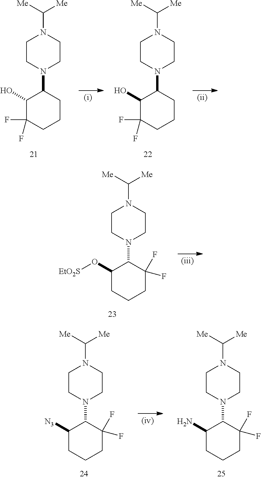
FC1(F)C(O)C(N2CCN(C([Me])[Me])CC2)CCC1.FC1(F)C(O)C(N2CCN(C([Me])[Me])CC2)CCC1.C1C(O[EtO2S])C(N2CCN(C([Me])[Me])CC2)C(F)(F)CC1.C1C([N3])C(N2CCN(C([Me])[Me])CC2)C(F)(F)CC1.C1C(N)C(N2CCN(C([Me])[Me])CC2)C(F)(F)CC1
